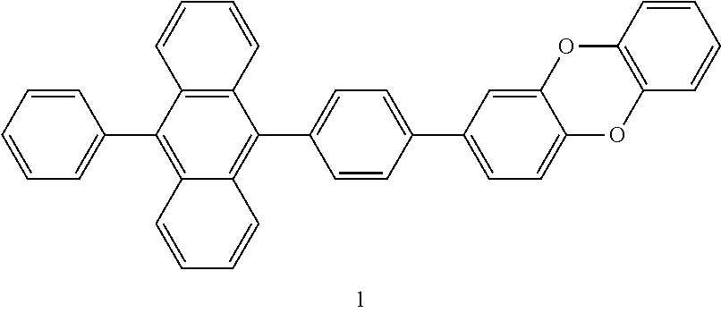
C1=CC=CC=C1C1=C2C(=C(C3=CC=C(C4=CC=C5C(=C4)OC4=C(O5)C=CC=C4)C=C3)C3=C1C=CC=C3)C=CC=C2
